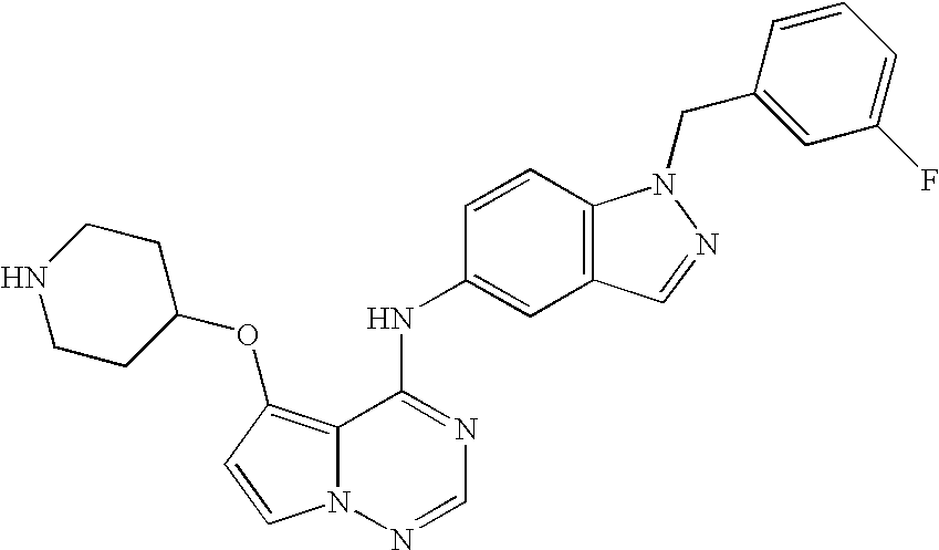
C12=C(OC3CCNCC3)C=CN1N=CN=C2NC1=CC2=C(C=C1)N(CC1=CC(F)=CC=C1)N=C2
